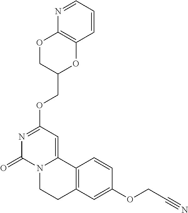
N1=C(OCC2OC3=C(OC2)N=CC=C3)C=C2N(C1=O)CCC1=C2C=CC(OCC#N)=C1
